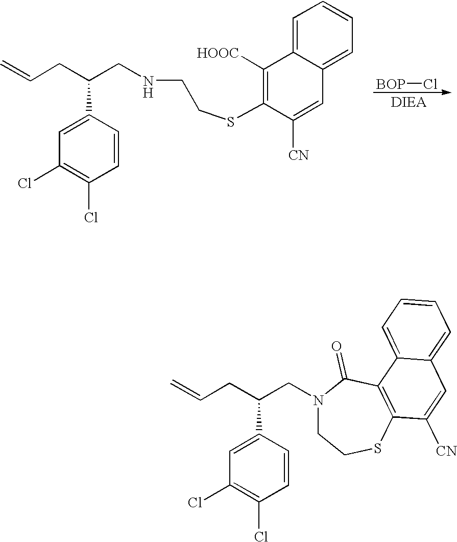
C1=C2C(=CC=C1)C=C([CN])C(SCCNCC(CC=C)C1=CC(Cl)=C(Cl)C=C1)=C2[HOOC].[BOP]Cl.C(C(CC=C)C1=CC(Cl)=C(Cl)C=C1)N1CCSC2=C(C1=O)C1=CC=CC=C1C=C2[CN]
